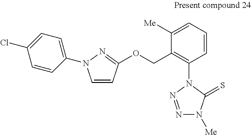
C1([Me])=CC=CC(N2N=NN([Me])C2=S)=C1COC1=NN(C2=CC=C(Cl)C=C2)C=C1
